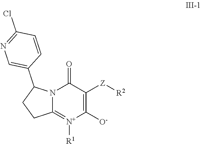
N12C(=[N+]([R1])C([O-])=C([Z][R2])C1=O)CCC2C1=CN=C(Cl)C=C1
